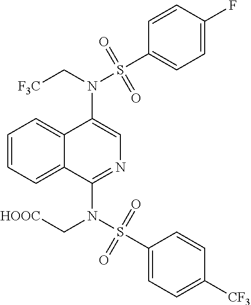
N(C1=CN=C(N(S(C2=CC=C([CF3])C=C2)(=O)=O)C[HOOC])C2=CC=CC=C12)(C[F3C])S(C1=CC=C(F)C=C1)(=O)=O
